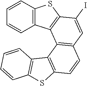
C1=CC2=C(C3=C1C=C(I)C1=C3C3=C(C=CC=C3)S1)C1=C(S2)C=CC=C1
